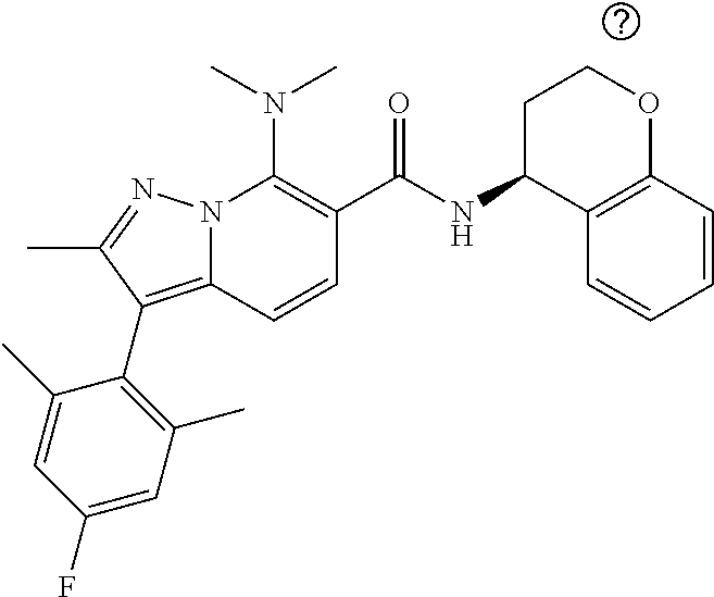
N12C(=C(C3=C(C)C=C(F)C=C3C)C(C)=N1)C=CC(C(=O)NC1C3=C(OCC1)C=CC=C3)=C2N(C)C
